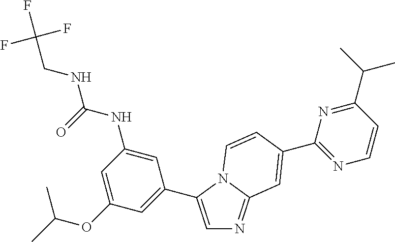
C1=C(OC(C)C)C=C(C2=CN=C3N2C=CC(C2=NC=CC(C(C)C)=N2)=C3)C=C1NC(=O)NCC(F)(F)F
